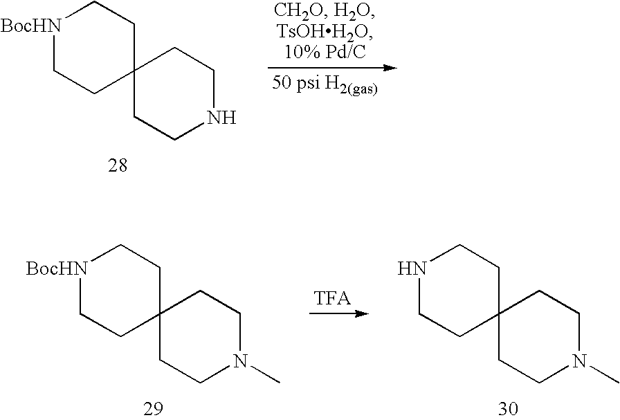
[BocHN]1CCC2(CC1)CCNCC2.[BocHN]1CCC2(CC1)CCN(C)CC2.N1CCC2(CC1)CCN(C)CC2
